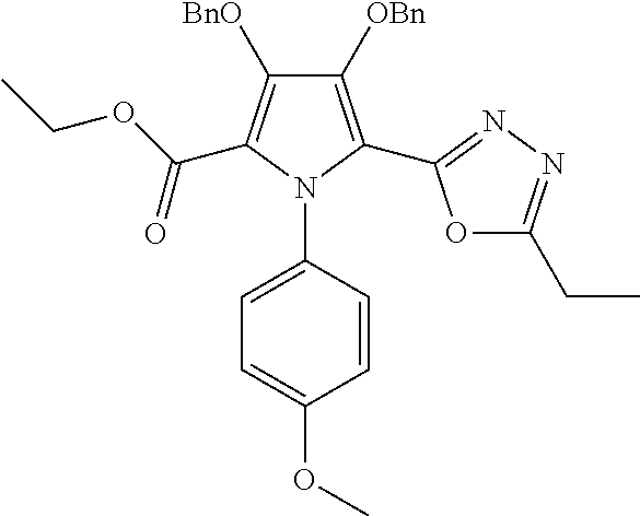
C1([OBn])=C(C2=NN=C(CC)O2)N(C2=CC=C(OC)C=C2)C(C(OCC)=O)=C1[BnO]
